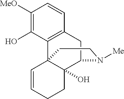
C1([MeO])=C(O)C2=C(C=C1)CC1C3(O)C2(C=CCC3)CCN1[Me]
